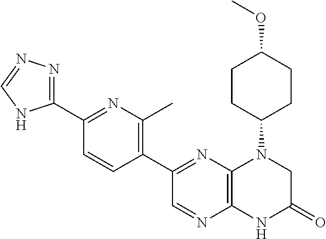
C12=C(N=C(C3=C(C)N=C(C4=NN=CN4)C=C3)C=N1)N(C1CCC(OC)CC1)CC(=O)N2
